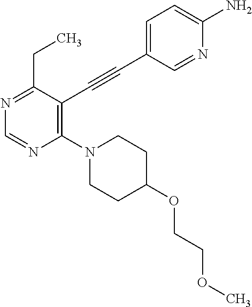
N1=C(CC)C(C#CC2=CC=C(N)N=C2)=C(N2CCC(OCCOC)CC2)N=C1
